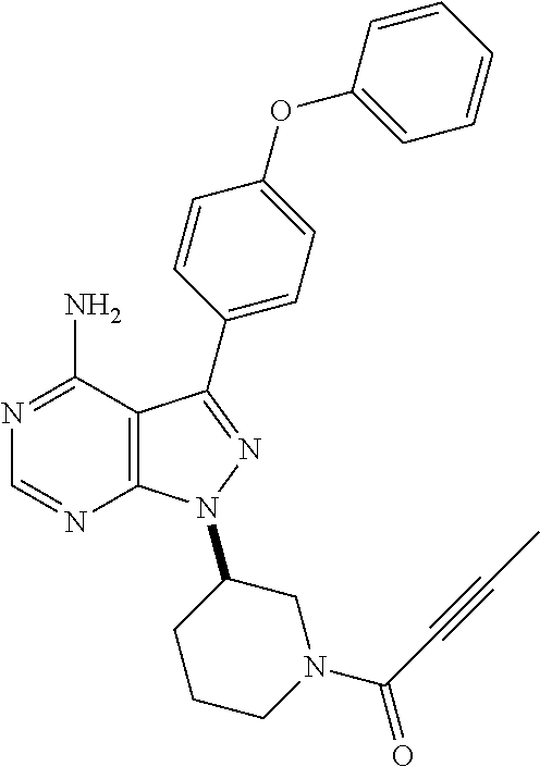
N1=C(N)C2=C(N=C1)N(C1CCCN(C(C#CC)=O)C1)N=C2C1=CC=C(OC2=CC=CC=C2)C=C1
